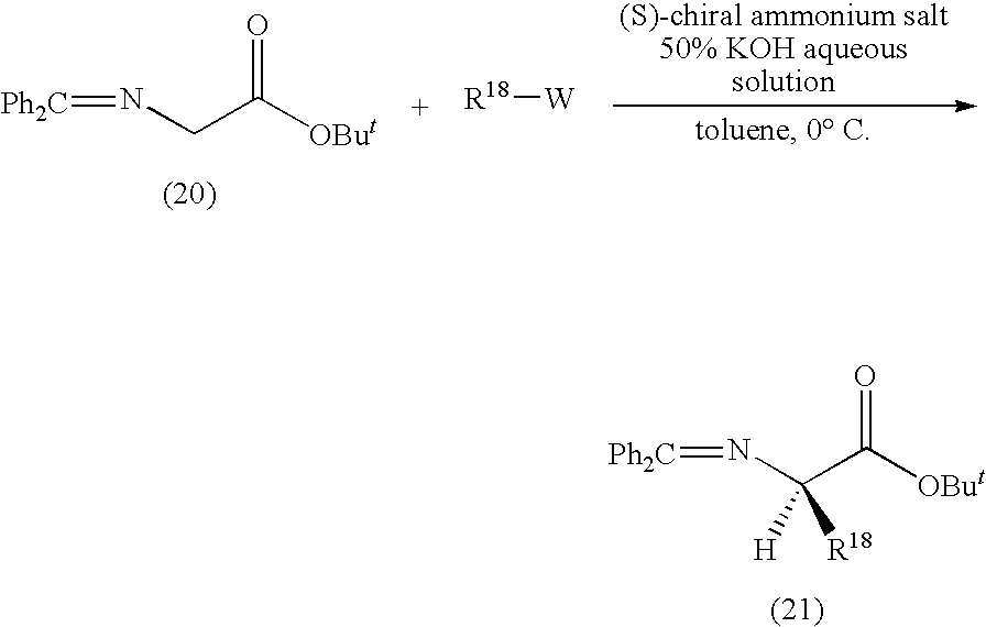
[Ph2C]=NC(C([OBut])=O)([H])[R18].[Ph2C]=NCC([OBut])=O.[R18][W]
